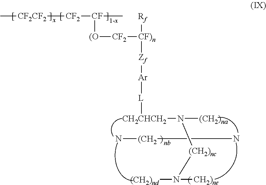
N[(CH2]N.C[CF2CF2][CF2][CF](C)[(O][CF2][CF)n]([Rf])[Zf][Ar][L][CH2CHCH2]N([(CH2)na])[(CH2)nc]N([CH2)ne])[(CH2)nd]
